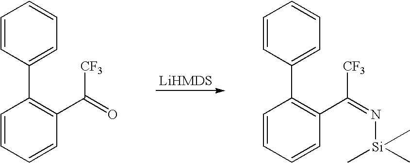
C1=CC=CC(C(=O)[CF3])=C1C1=CC=CC=C1.C1=CC=CC(C(=N[Si](C)(C)C)[CF3])=C1C1=CC=CC=C1
